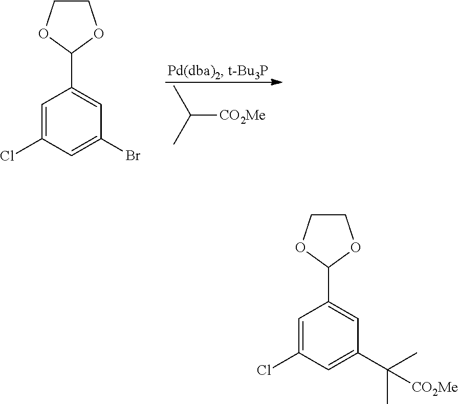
C([CO2Me])(C)C.C1(C2OCCO2)=CC(Br)=CC(Cl)=C1.C1(C2OCCO2)=CC(C(C)(C)[CO2Me])=CC(Cl)=C1
